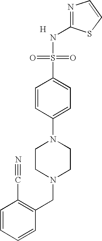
[H].C1(NS(=O)(=O)C2=CC=C(N3CCN(CC4=C(C#N)C=CC=C4)CC3)C=C2)=NC=CS1
